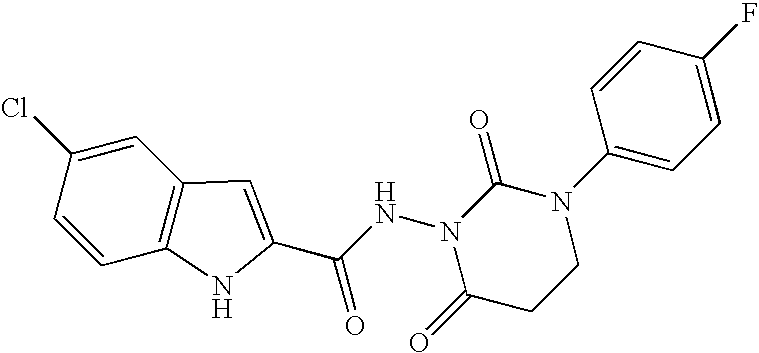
C12=C(C=C(Cl)C=C1)C=C(C(NN1C(=O)CCN(C3=CC=C(F)C=C3)C1=O)=O)N2
